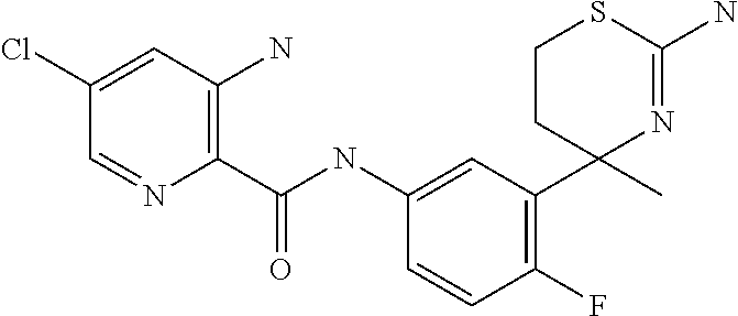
C1(Cl)=CC(N)=C(C(=O)NC2=CC(C3(C)CCSC(N)=N3)=C(F)C=C2)N=C1
